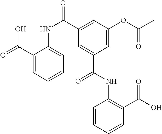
C1(C(=O)O)=CC=CC=C1NC(=O)C1=CC(OC(C)=O)=CC(C(NC2=C(C(O)=O)C=CC=C2)=O)=C1
